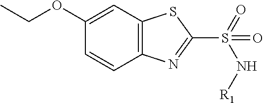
C12=C(C=C(OCC)C=C1)SC(S(=O)(N[R1])=O)=N2
